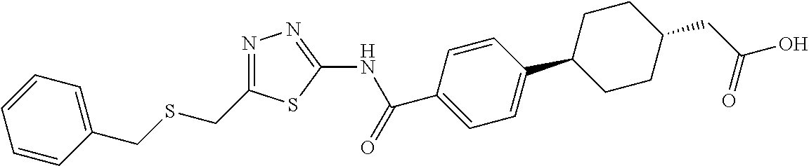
C1=CC(CSCC2=NN=C(NC(C3=CC=C(C4CCC(CC(O)=O)CC4)C=C3)=O)S2)=CC=C1
